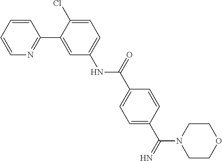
C1=CC=CN=C1C1=CC(NC(C2=CC=C(C(=N)N3CCOCC3)C=C2)=O)=CC=C1Cl
